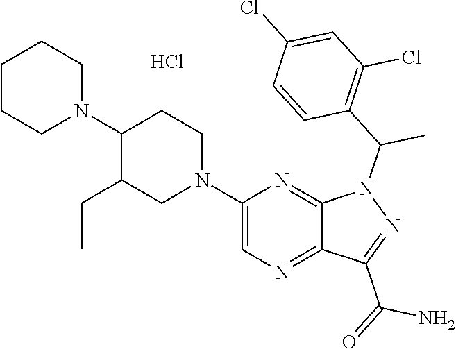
N1(C2=CN=C3C(=N2)N(C(C2=C(Cl)C=C(Cl)C=C2)C)N=C3C(=O)N)CCC(N2CCCCC2)C(CC)C1.Cl
